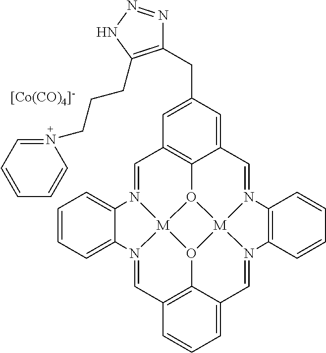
C1=N2[M]34O5C6=C1C=C(CC1=C(CCCN7=CC=CC=C7)NN=N1)C=C6C=N1[M]56O3C3=C(C=N4C4=CC=CC=C24)C=CC=C3C=N6C2=C1C=CC=C2.[[Co(CO)4]-]
